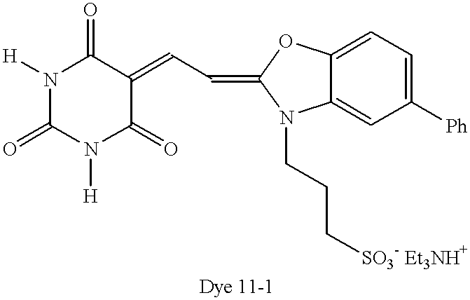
C1(=O)N([H])C(=O)C(=CC=C2OC3=CC=C([Ph])C=C3N2CCC[SO3- Et3NH+])C(=O)N1[H]
